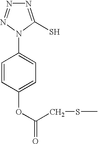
N1=C(S)N(C2=CC=C(OC(CSC)=O)C=C2)N=N1
